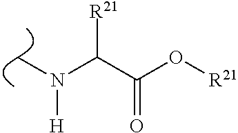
C(C(O[R21])=O)(N(C)[H])[R21]
